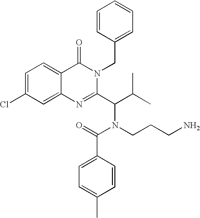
C1=C(Cl)C=C2C(=C1)C(=O)N(CC1=CC=CC=C1)C(C(C(C)C)N(C(=O)C1=CC=C(C)C=C1)CCCN)=N2
